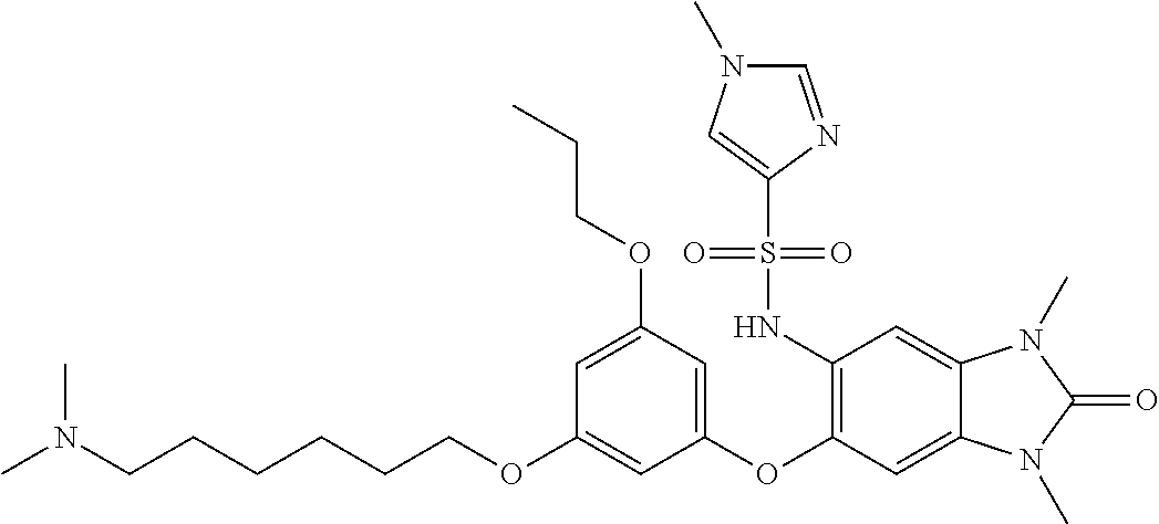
C(CCOC1=CC(OC2=C(NS(C3=CN(C)C=N3)(=O)=O)C=C3C(=C2)N(C)C(=O)N3C)=CC(OCCC)=C1)CCCN(C)C
